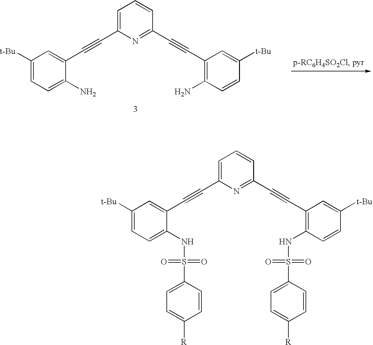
C1=C(C#CC2=CC([t-Bu])=CC=C2N)N=C(C#CC2=C(N)C=CC([t-Bu])=C2)C=C1.C1=C(C#CC2=CC([t-Bu])=CC=C2NS(=O)(=O)C2=CC=C([R])C=C2)N=C(C#CC2=C(NS(=O)(=O)C3=CC=C([R])C=C3)C=CC([t-Bu])=C2)C=C1
